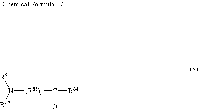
N([(R83)n]C([R84])=O)([R82])[R81]
